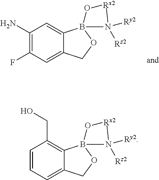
C1(N)=C(F)C=C2C(=C1)B1(OC2)N([Ry2])([Rz2])[Rx2]O1.C1=CC=C2C(=C1CO)B1(OC2)N([Ry2])([Rz2])[Rx2]O1
